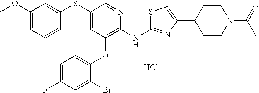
C1(OC)=CC=CC(SC2=CC(OC3=CC=C(F)C=C3Br)=C(NC3=NC(C4CCN(C(=O)C)CC4)=CS3)N=C2)=C1.Cl
